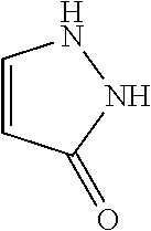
C1=CC(=O)NN1
